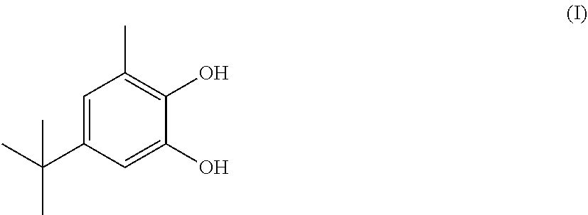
C1=C(C(C)(C)C)C=C(O)C(O)=C1C
